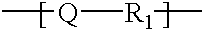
[Q]([R1]C)C
